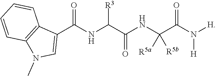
C1(C(NC(C(NC(C(N([H])[H])=O)([R5a])[R5b])=O)[R3])=O)=CN(C)C2=C1C=CC=C2
